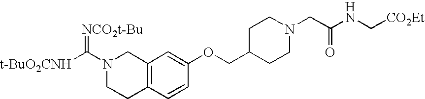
N1(C([t-BuO2CNH])=[NCO2t-Bu])CCC2=C(C1)C=C(OCC1CCN(CC(NC[CO2Et])=O)CC1)C=C2
